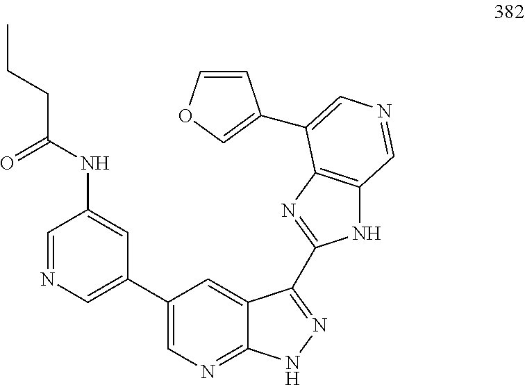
C1=NC=C(C2=CN=C3C(=C2)C(C2=NC4=C(N2)C=NC=C4C2=COC=C2)=NN3)C=C1NC(CCC)=O
